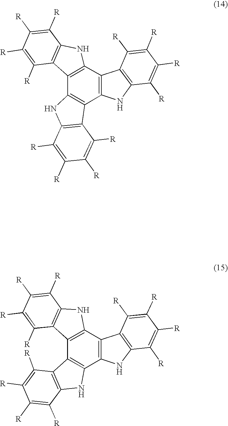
C1([R])=C([R])C([R])=C([R])C2=C1NC1=C2C2=C(C3=C1C1=C(N3)C([R])=C([R])C([R])=C1[R])NC1=C2C([R])=C([R])C([R])=C1[R].C1([R])=C([R])C([R])=C([R])C2=C1NC1=C2C2=C(C3=C1C1=C(N3)C([R])=C([R])C([R])=C1[R])C1=C(N2)C([R])=C([R])C([R])=C1[R]
